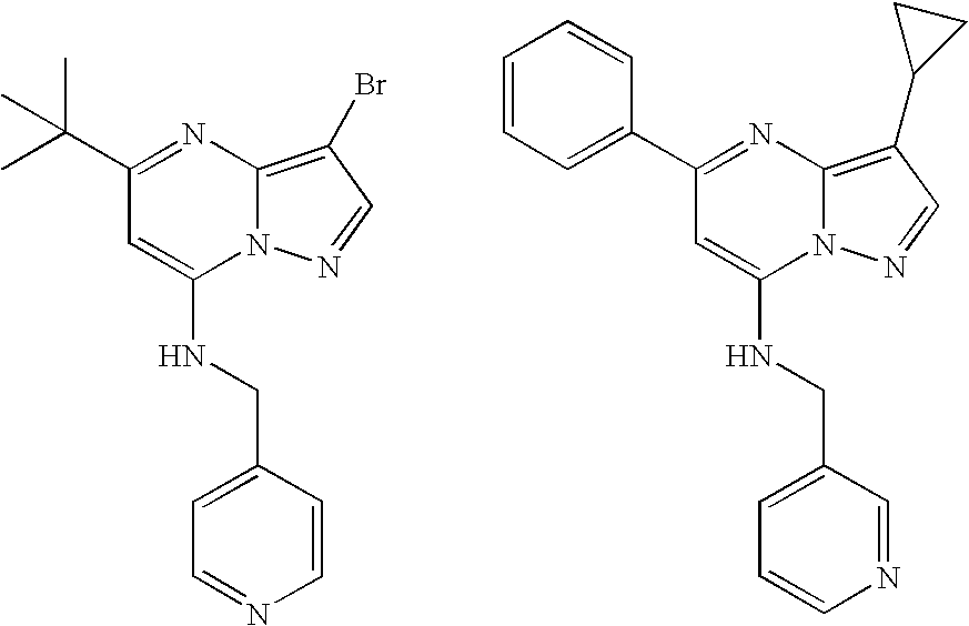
C1(C2=CC=CC=C2)=NC2=C(C3CC3)C=NN2C(NCC2=CC=CN=C2)=C1.C1(C(C)(C)C)=NC2=C(Br)C=NN2C(NCC2=CC=NC=C2)=C1
